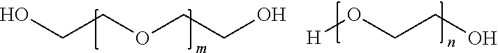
OCCOCCO.[H]OCCO
